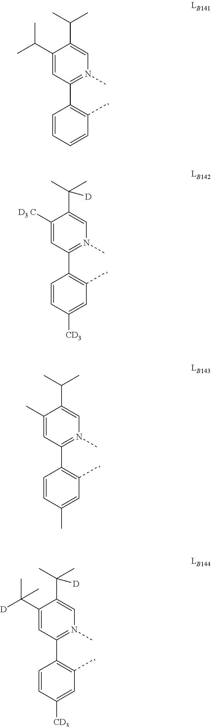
CC(C1=CC(C2=C(C)C=CC=C2)=N(C)C=C1C(C)C)C.[D3 C]C1=CC(C2=C(C)C=C([CD3])C=C2)=N(C)C=C1C(C)(C)[D].CC1=CC(C2=C(C)C=C(C)C=C2)=N(C)C=C1C(C)C.C(C1=CC(C2=C(C)C=C([CD3])C=C2)=N(C)C=C1C(C)(C)[D])([D])(C)C
